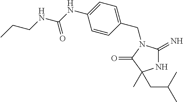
N1C(=N)N(CC2=CC=C(NC(NCCC)=O)C=C2)C(=O)C1(C)CC(C)C
